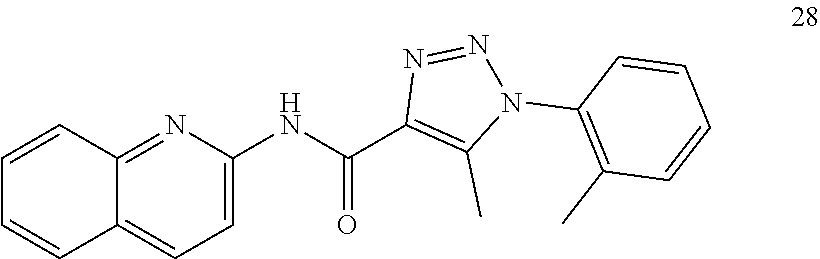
C12=NC(NC(C3=C(C)N(C4=C(C)C=CC=C4)N=N3)=O)=CC=C1C=CC=C2
